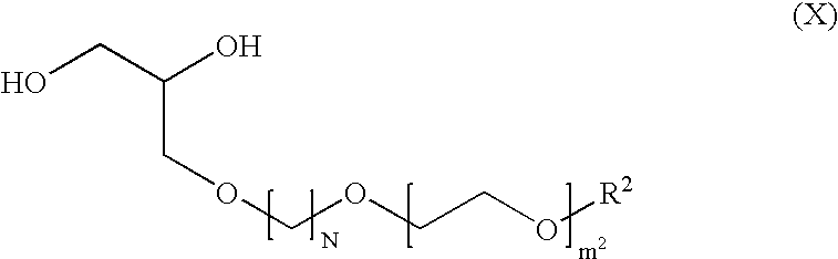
OCC(O)COCOCCO[R2]
